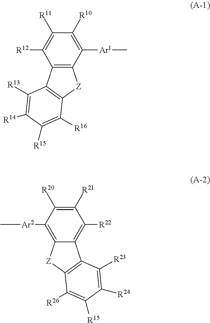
C12=C(C([Ar1]C)=C([R10])C([R11])=C1[R12])[Z]C1=C2C([R13])=C([R14])C([R15])=C1[R16].C12=C([R22])C([R21])=C([R20])C([Ar2]C)=C1[Z]C1=C2C([R23])=C([R24])C([R15])=C1[R26]
